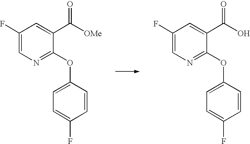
C1(F)=CN=C(OC2=CC=C(F)C=C2)C(C([OMe])=O)=C1.C1(F)=CN=C(OC2=CC=C(F)C=C2)C(C(O)=O)=C1
